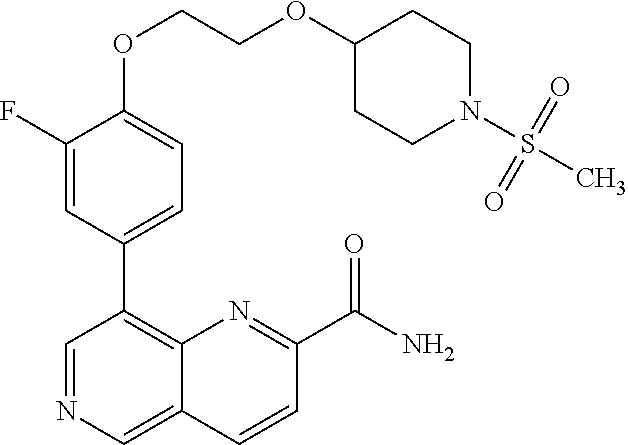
C1(OCCOC2CCN(S(C)(=O)=O)CC2)=CC=C(C2=C3C(=CN=C2)C=CC(C(N)=O)=N3)C=C1F
